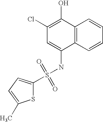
C12=C(C=CC=C1)C(NS(C1=CC=C(C)S1)(=O)=O)=CC(Cl)=C2O
